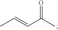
C(C(C)=O)=CC
